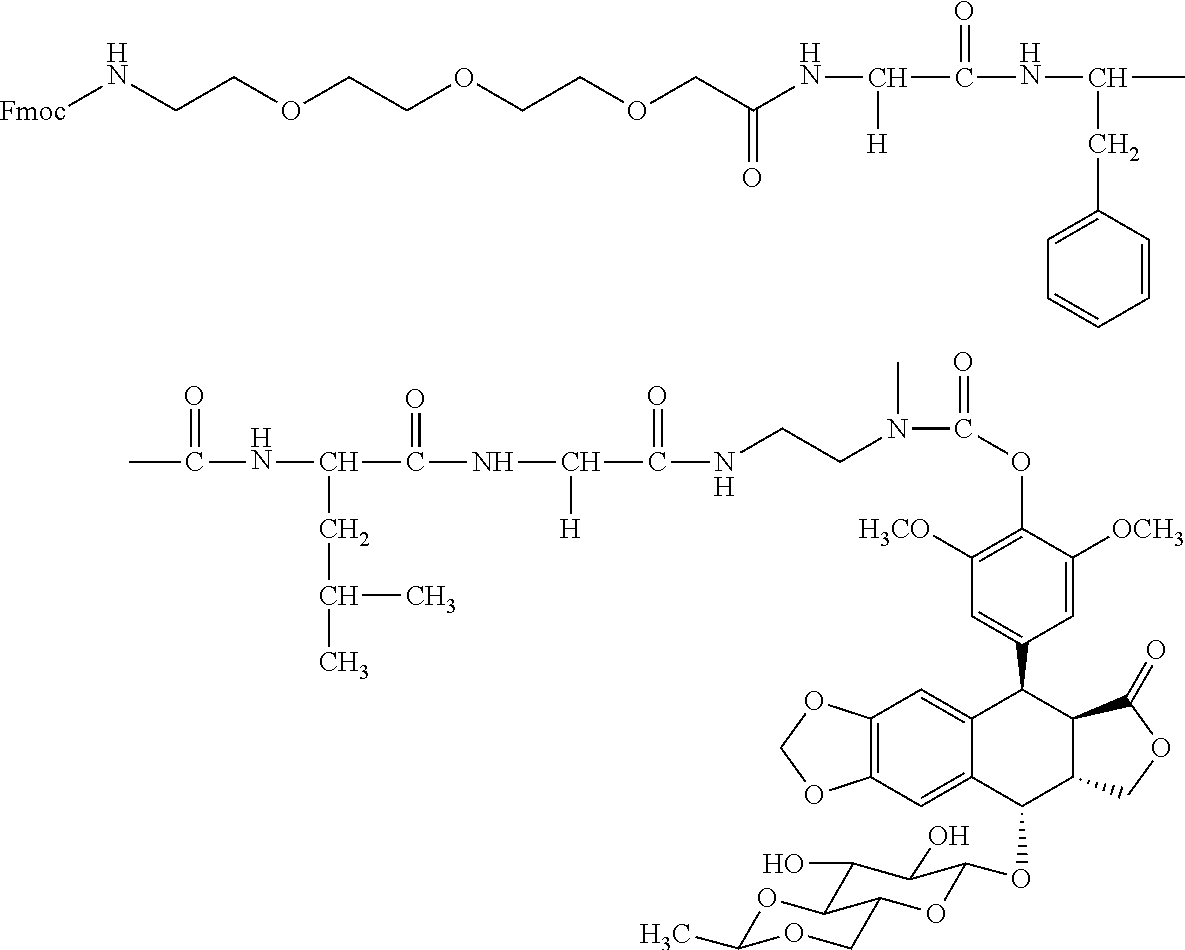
[Fmoc]NCCOCCOCCOCC(NC([H])C(=O)NC(C)CC1=CC=CC=C1)=O.N(C(CC(C)C)C(NC([H])C(=O)NCCN(C(OC1=C([H3CO])C=C(C2C3=CC4=C(C=C3C(OC3OC5COC(C)OC5C(O)C3O)C3C2C(=O)OC3)OCO4)C=C1[OCH3])=O)C)=O)C(=O)C
